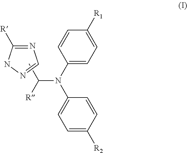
C1(N(C2=CC=C([R2])C=C2)C([R])C)=CC=C([R1])C=C1.N1=C([R])NN=C1
